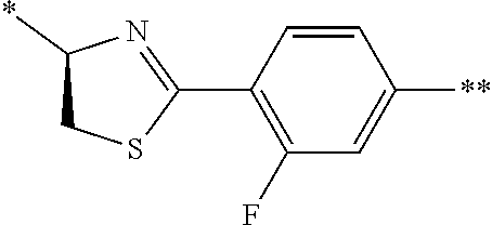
C1=CC(C2=NC(*)CS2)=C(F)C=C1[**]
